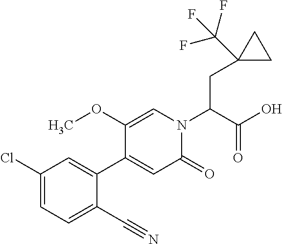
C(C(N1C=C(OC)C(C2=CC(Cl)=CC=C2C#N)=CC1=O)C(O)=O)C1(C(F)(F)F)CC1
